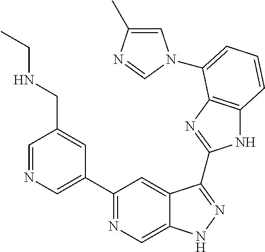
C1=NC=C(C2=NC=C3C(=C2)C(C2=NC4=C(N2)C=CC=C4N2C=C(C)N=C2)=NN3)C=C1CNCC
